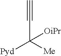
C#CC([Pyd])([Me])[OiPr]
